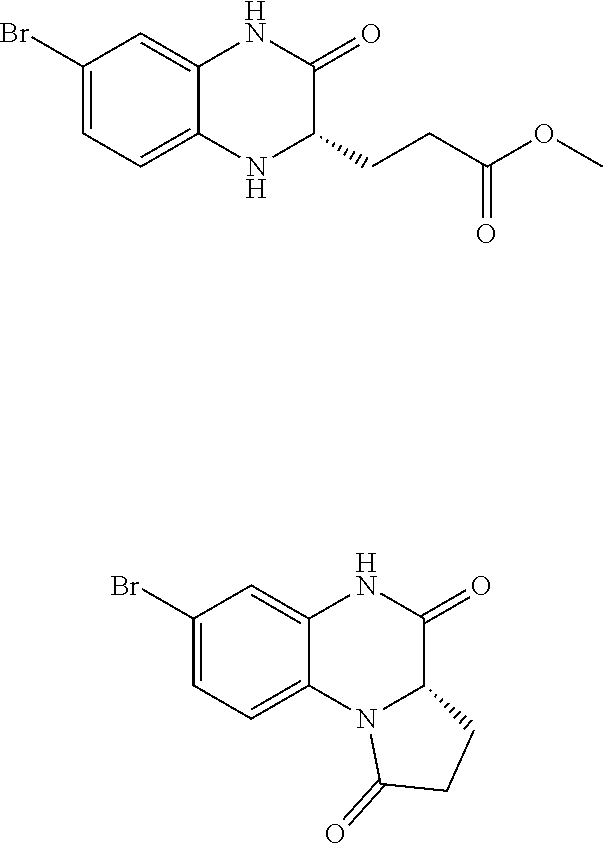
N1C(CCC(OC)=O)C(=O)NC2=CC(Br)=CC=C12.N12C(C(=O)NC3=CC(Br)=CC=C13)CCC2=O
